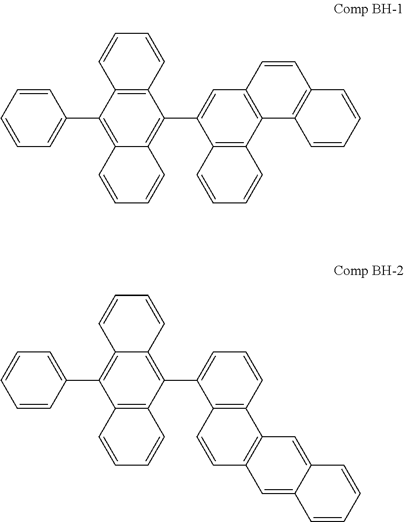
C1=CC=C(C2=C3C(=C(C4=CC5=C(C6=C4C=CC=C6)C4=C(C=C5)C=CC=C4)C4=C2C=CC=C4)C=CC=C3)C=C1.C1=CC=C(C2=C3C(=C(C4=CC=CC5=C4C=CC4=C5C=C5C(=C4)C=CC=C5)C4=C2C=CC=C4)C=CC=C3)C=C1
